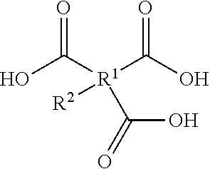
O=C(O)[R1]([R2])(C(=O)O)C(O)=O
